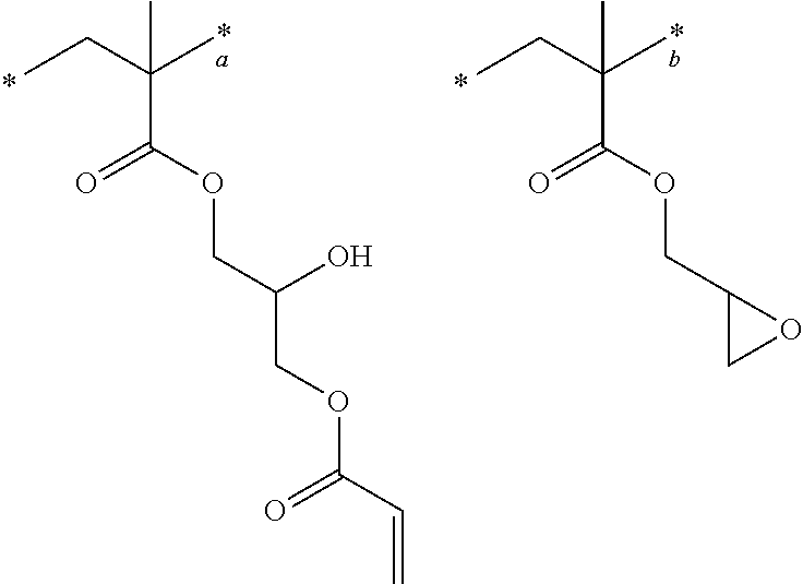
CCC(C)(C)C(OCC(COC(C=C)=O)O)=O.CCC(C)(C)C(OCC1CO1)=O
